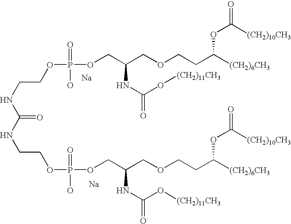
[Na].[Na].N(CCOP(OCC(COCCC([(CH2)6CH3])OC(=O)[(CH2)10CH3])NC(=O)O[(CH2)11CH3])(=O)O)C(=O)NCCOP(O)(=O)OCC(COCCC([(CH2)6CH3])OC(=O)[(CH2)10CH3])NC(=O)O[(CH2)11CH3]
